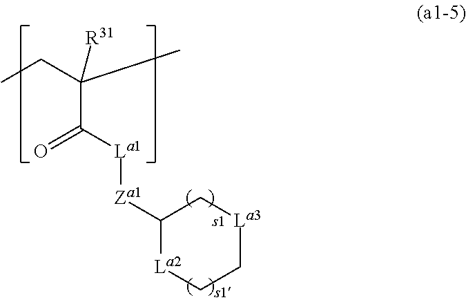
CCC(C)([R31])C([La1][Za1]C1[La2]CC[La3]C1)=O
